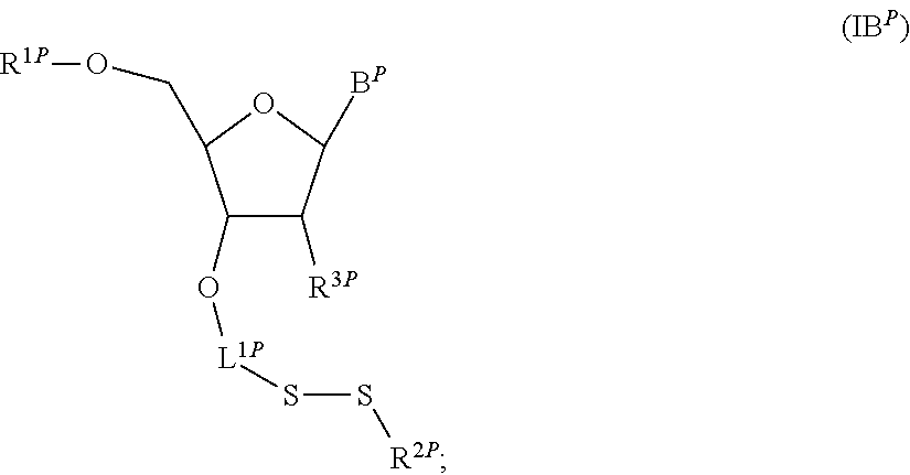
C1(O[L1P]SS[R2P])C([R3P])C([BP])OC1CO[R1P]
